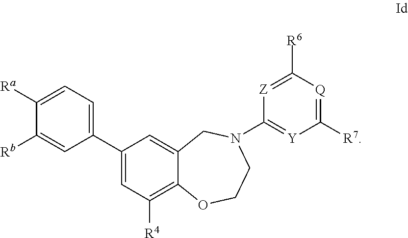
C1(C2=CC([R4])=C3C(=C2)CN(C2=[Y]C([R7])=[Q]C([R6])=[Z]2)CCO3)=CC=C([Ra])C([Rb])=C1
